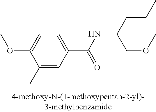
C1(C)=CC(C(=O)NC(COC)CCC)=CC=C1OC
